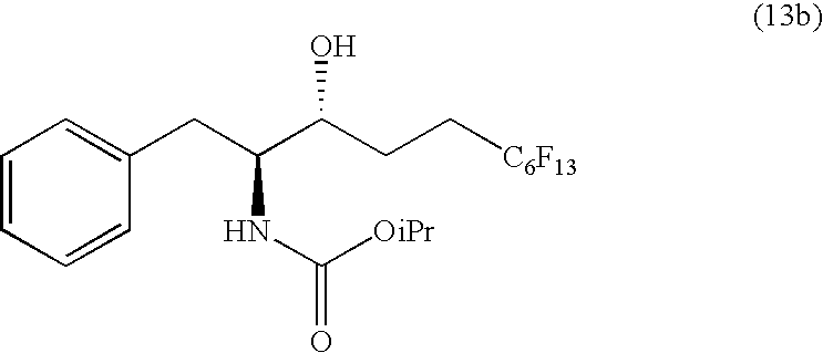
C1=CC=CC(CC(C(CC[C6F13])O)NC([OiPr])=O)=C1
